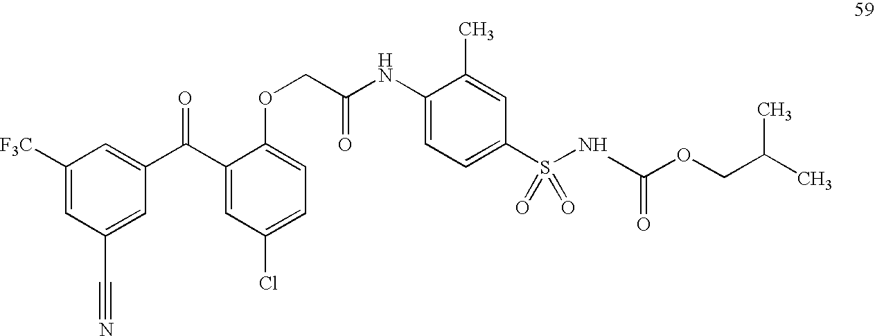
C1([F3C])=CC(C#N)=CC(C(C2=CC(Cl)=CC=C2OCC(NC2=CC=C(S(NC(=O)OCC(C)C)(=O)=O)C=C2C)=O)=O)=C1
